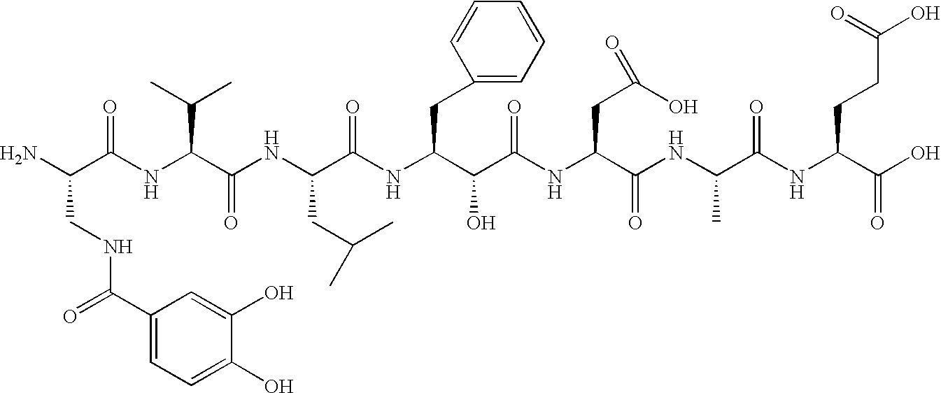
NC(C(NC(C(NC(C(NC(C(C(NC(CC(O)=O)C(NC(C(NC(C(O)=O)CCC(O)=O)=O)C)=O)=O)O)CC1=CC=CC=C1)=O)CC(C)C)=O)C(C)C)=O)CNC(=O)C1=CC=C(O)C(O)=C1
